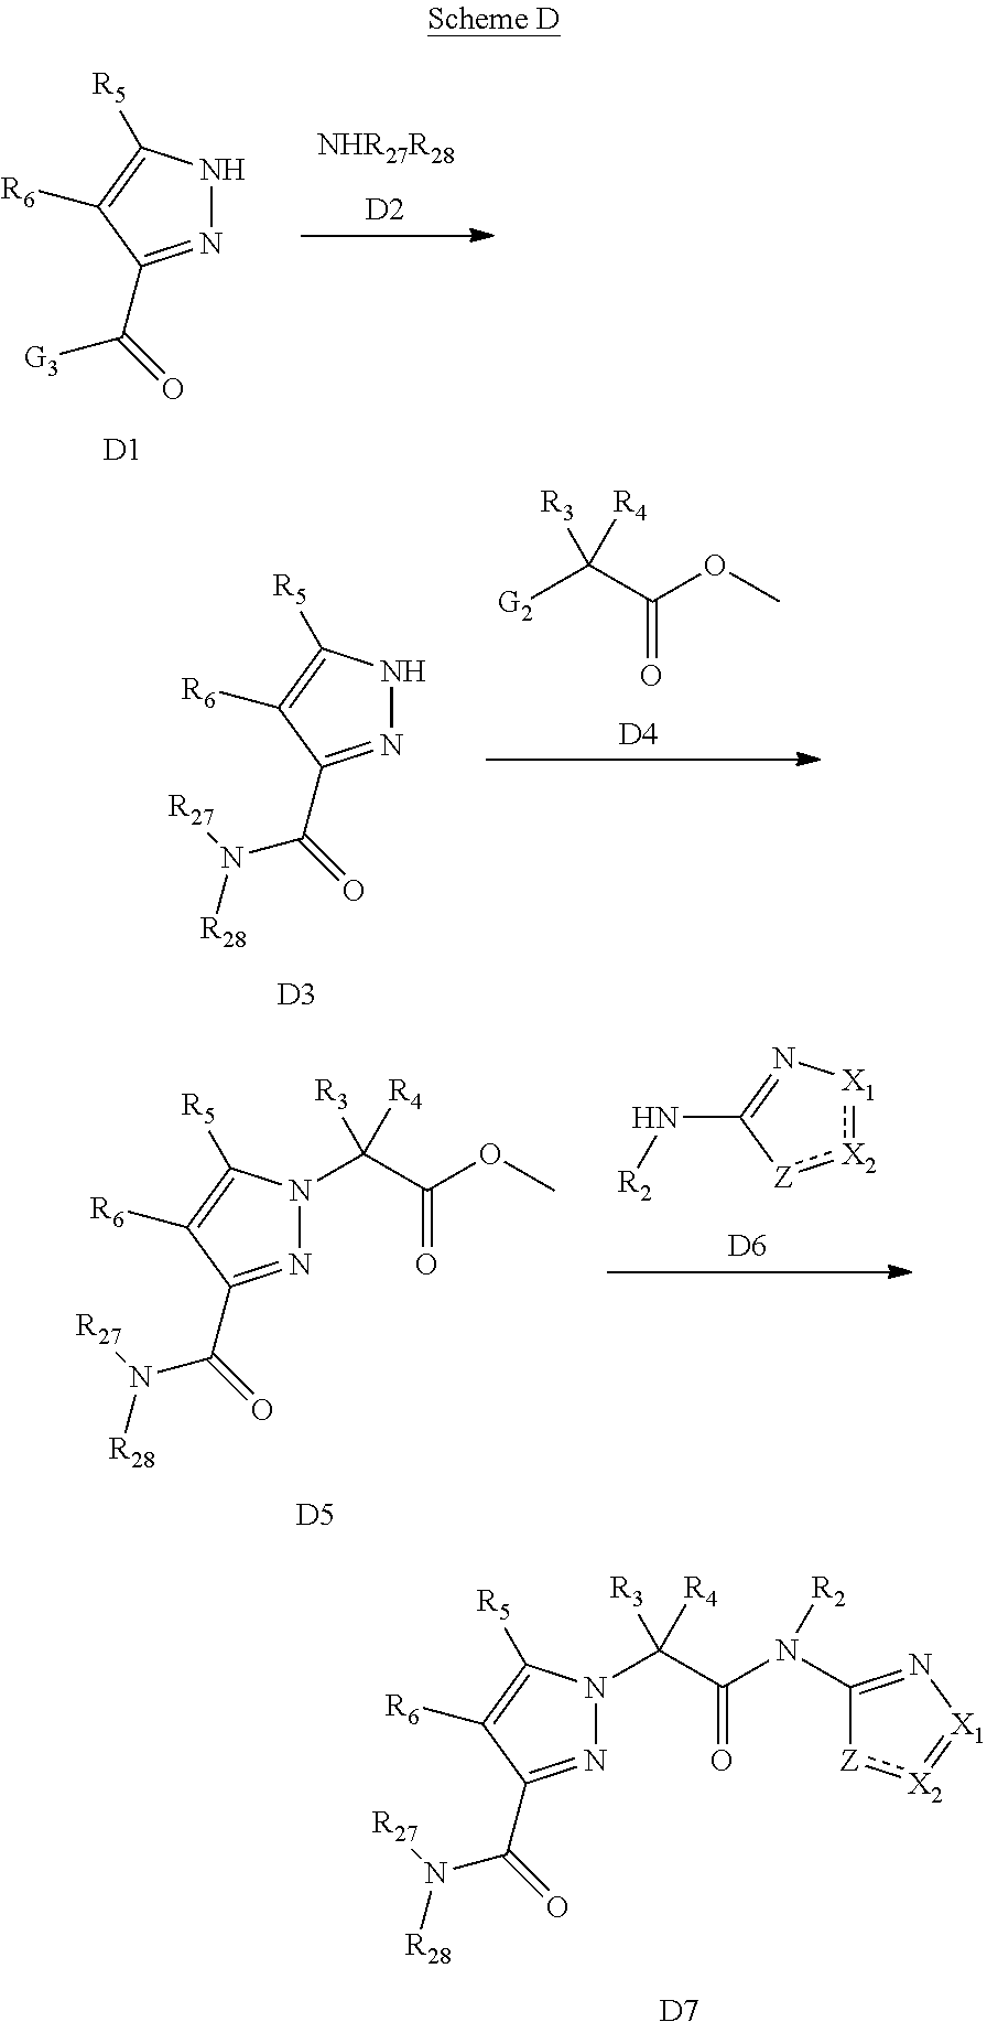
[D7].N1=C(C(=O)N([R28])[R27])C([R6])=C([R5])N1C([R3])(C(=O)N(C1=N[X1]=[X2]:[Z]1)[R2])[R4].[NHR27R28].[D2].N1=C(C(=O)[G3])C([R6])=C([R5])N1.[D1].[D4].[G2]C([R3])(C(=O)OC)[R4].[D3].N1=C(C(=O)N([R28])[R27])C([R6])=C([R5])N1.[D6].[X2]1:[X1]N=C(N[R2])[Z]:1.[D5].N1=C(C(=O)N([R28])[R27])C([R6])=C([R5])N1C([R3])(C(=O)OC)[R4]
